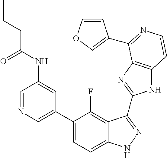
C1=C(C2=CC=C3C(=C2F)C(C2=NC4=C(N2)C=CN=C4C2=COC=C2)=NN3)C=C(NC(=O)CCC)C=N1
